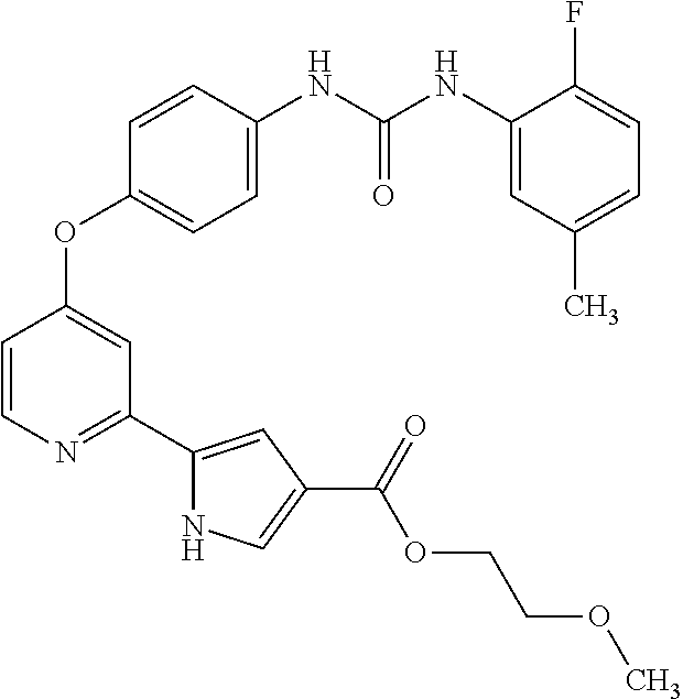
C1=CN=C(C2=CC(C(=O)OCCOC)=CN2)C=C1OC1=CC=C(NC(NC2=CC(C)=CC=C2F)=O)C=C1
